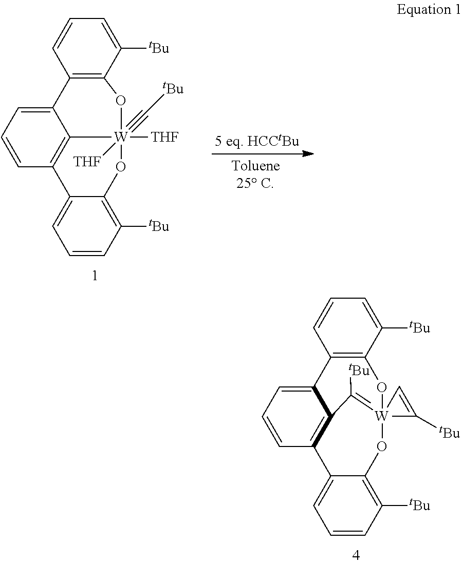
C12=C(C([tBu])=CC=C1)O[W]13(=C([tBu])C4=C(C=CC=C24)C2=CC=CC([tBu])=C2O1)C([tBu])=C3.C12=C(C([tBu])=CC=C1)O[W]1([THF])(#C[tBu])([THF])C3=C(C=CC=C23)C2=CC=CC([tBu])=C2O1
